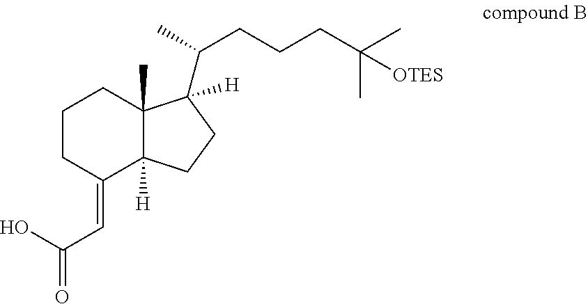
O=C(C=C1C2([H])C(C)(CCC1)C(C(C)CCCC(C)(C)[OTES])([H])CC2)O
